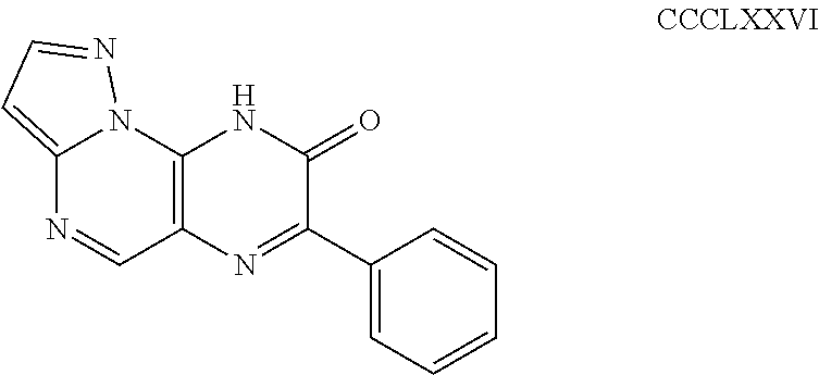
C12=CC=NN1C1=C(C=N2)N=C(C2=CC=CC=C2)C(=O)N1
